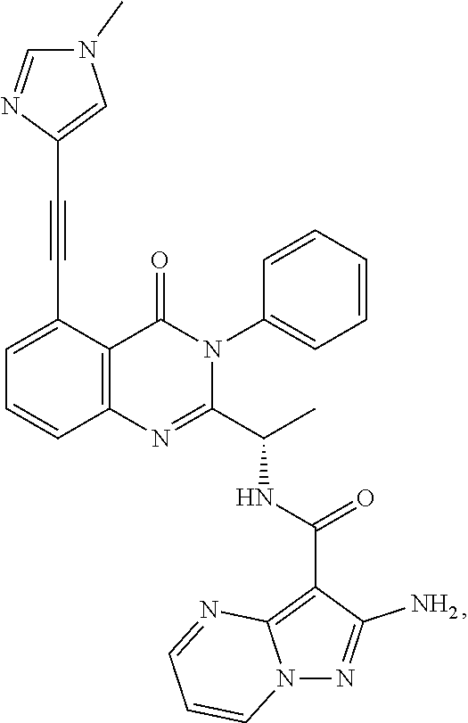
C1=C(C#CC2=CN(C)C=N2)C2=C(C=C1)N=C(C(C)NC(=O)C1=C3N(N=C1N)C=CC=N3)N(C1=CC=CC=C1)C2=O
